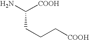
C(C([COOH])N)CC[COOH]
